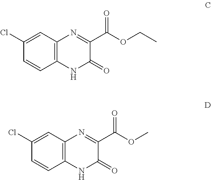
C1(C(=O)OCC)=NC2=C(NC1=O)C=CC(Cl)=C2.O(C)C(C1=NC2=C(NC1=O)C=CC(Cl)=C2)=O
